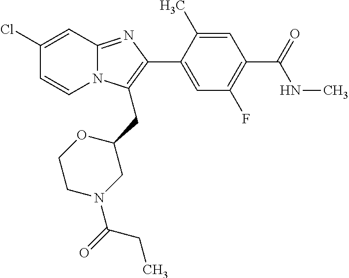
C1(Cl)=CC2=NC(C3=CC(F)=C(C(NC)=O)C=C3C)=C(CC3CN(C(=O)CC)CCO3)N2C=C1
